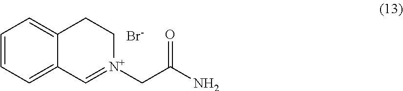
C1=CC=C2C(=C1)CC[N+](CC(N)=O)=C2.[Br-]
